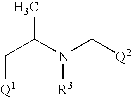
C(C(N(C[Q2])[R3])C)[Q1]
